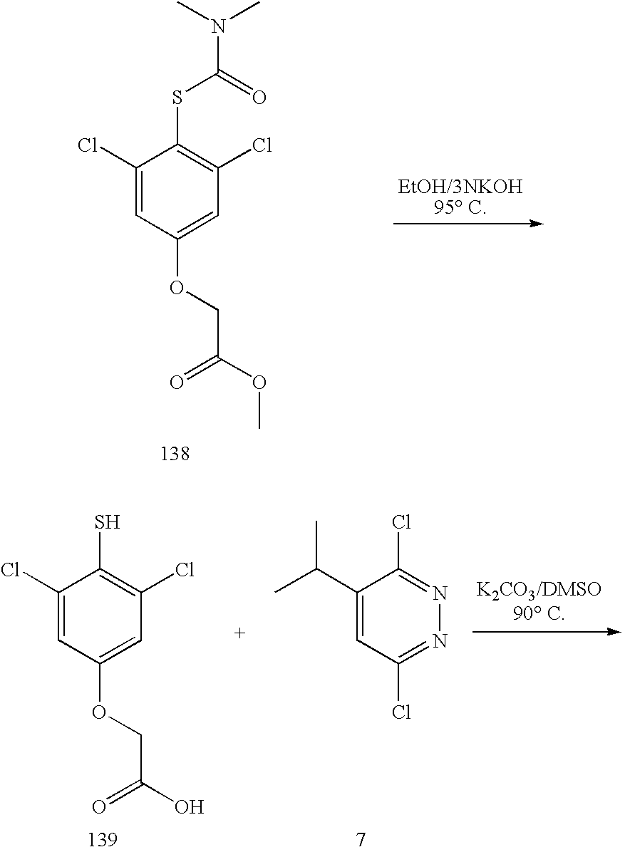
C1(Cl)=CC(OCC(OC)=O)=CC(Cl)=C1SC(=O)N(C)C.C1(Cl)=CC(OCC(O)=O)=CC(Cl)=C1S.C1(C(C)C)=CC(Cl)=NN=C1Cl
